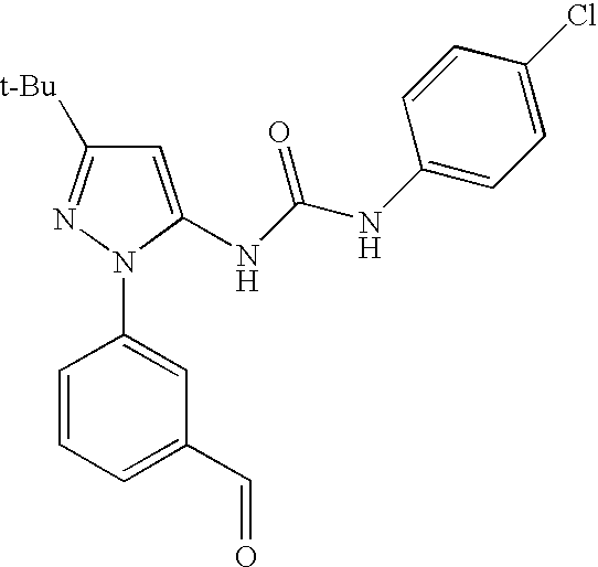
N(C1=CC([t-Bu])=NN1C1=CC(C=O)=CC=C1)C(NC1=CC=C(Cl)C=C1)=O
